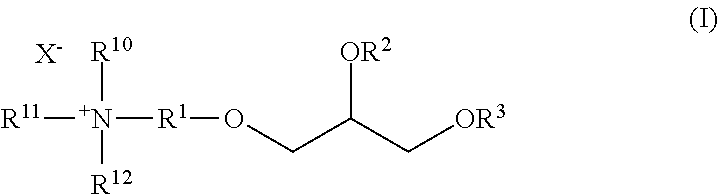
[R11][N+]([R1]OCC(C[OR3])[OR2])([R12])[R10].[X-]
